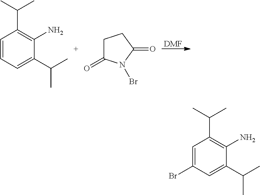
C1=CC=C(C(C)C)C(N)=C1C(C)C.C1(=O)CCC(=O)N1Br.[DMF].C1=C(Br)C=C(C(C)C)C(N)=C1C(C)C
